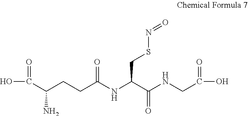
OC(=O)C(CCC(NC(C(NCC(=O)O)=O)CSN=O)=O)N
